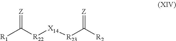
[Z]=C([R1])[R22][X14][R23]C(=[Z])[R2]
